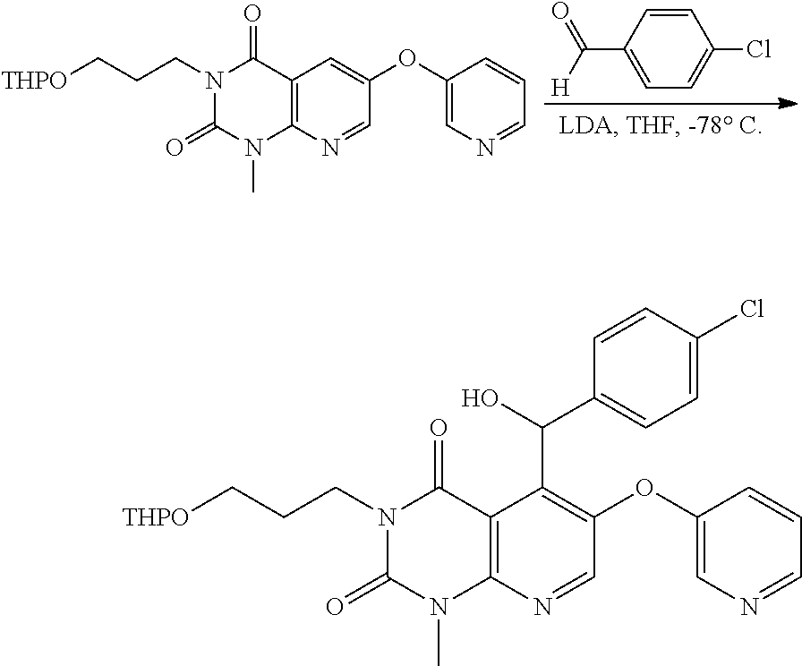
C12=C(N=CC(OC3=CN=CC=C3)=C1)N(C)C(=O)N(CCC[THPO])C2=O.C1=CC(C([H])=O)=CC=C1Cl.C12=C(N=CC(OC3=CN=CC=C3)=C1C(O)C1=CC=C(Cl)C=C1)N(C)C(=O)N(CCC[THPO])C2=O
